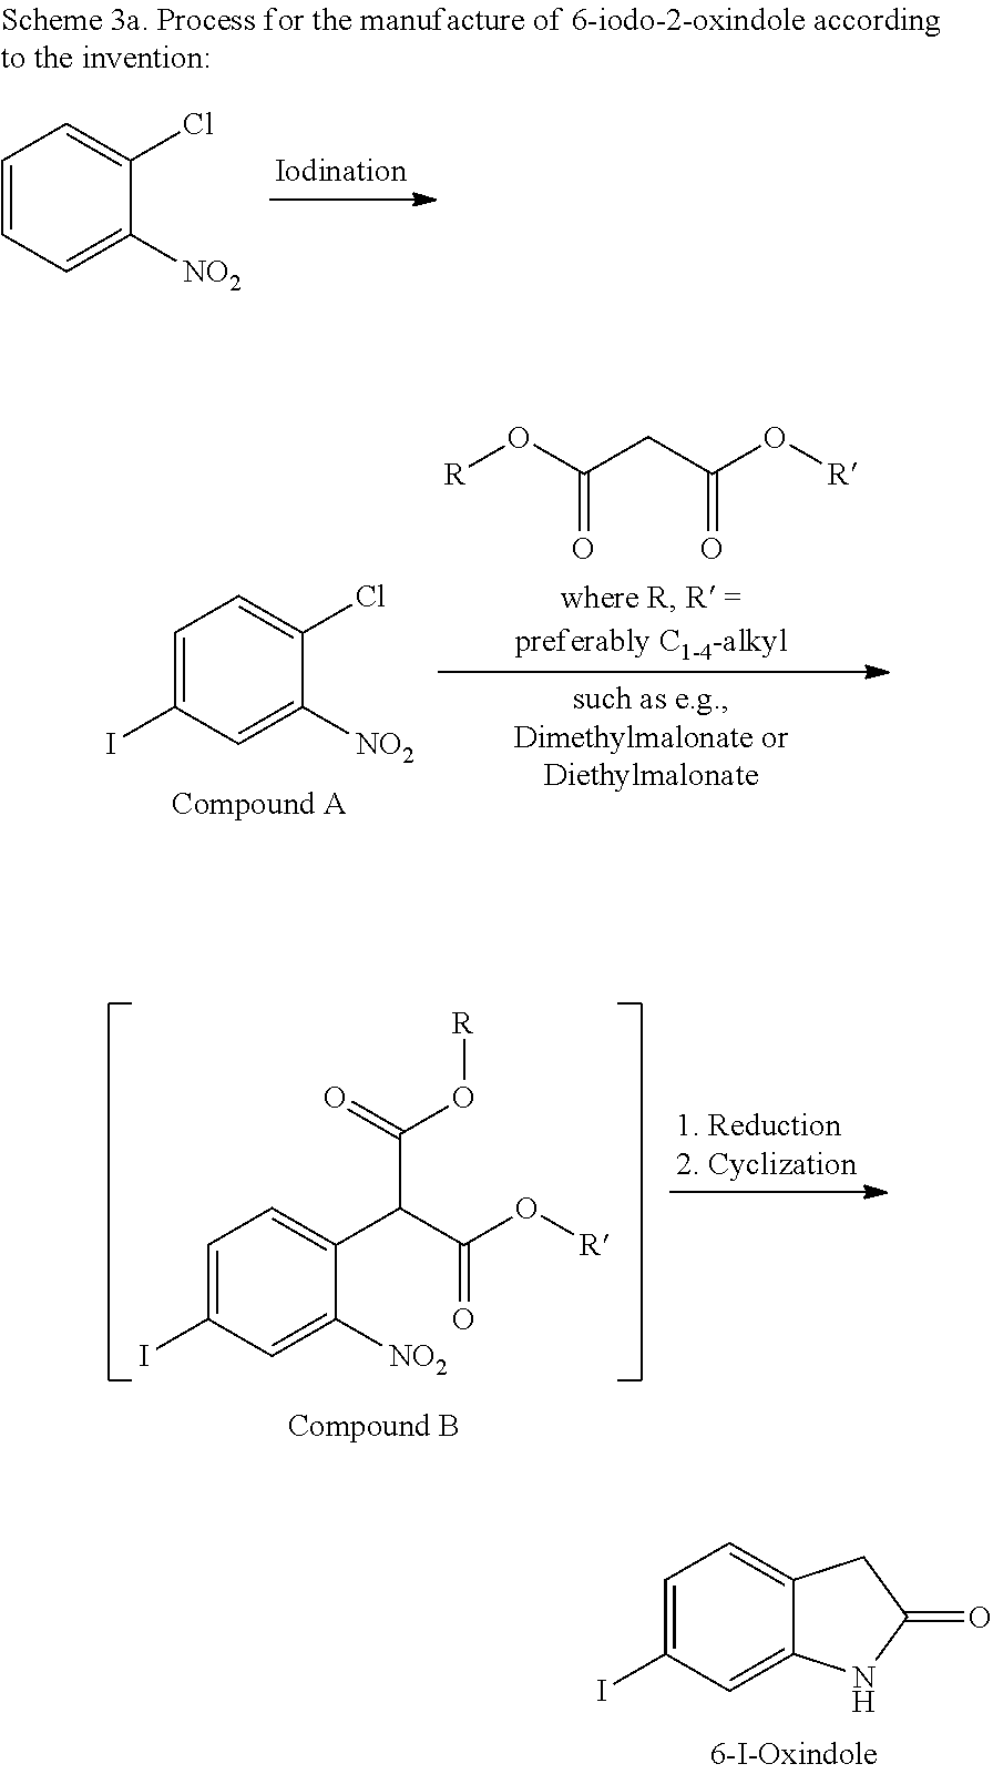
C1=CC=C([NO2])C(Cl)=C1.[R]OC(CC(O[R])=O)=O.C1=C(I)C=C([NO2])C(Cl)=C1.C1=C(I)C=C([NO2])C(C(C(O[R])=O)C(O[R])=O)=C1.C1=C(I)C=C2C(=C1)CC(=O)N2
